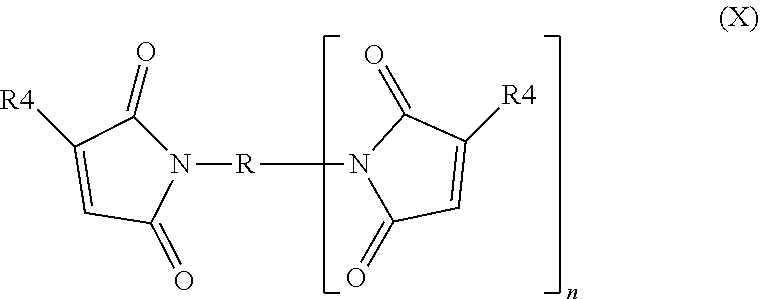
N1([R]N2C(=O)C=C([R4])C2=O)C(=O)C([R4])=CC1=O
